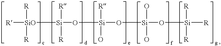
[R][SiO]([R])([R])[Si](O[Si]([R])(O)O[Si](O[Si]([R])([R])[R])(O)O)([R])[R]
